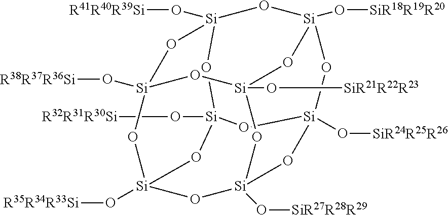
[Si]12(O[R38R37R36Si])O[Si]3(O[R35R34R33Si])O[Si]4(O[SiR27R28R29])O[Si]5(O[SiR24R25R26])O[Si](O[R32R31R30Si])(O[Si](O[R41R40R39Si])(O[Si](O[SiR18R19R20])(O5)O[Si](O[SiR21R22R23])(O1)O4)O2)O3
